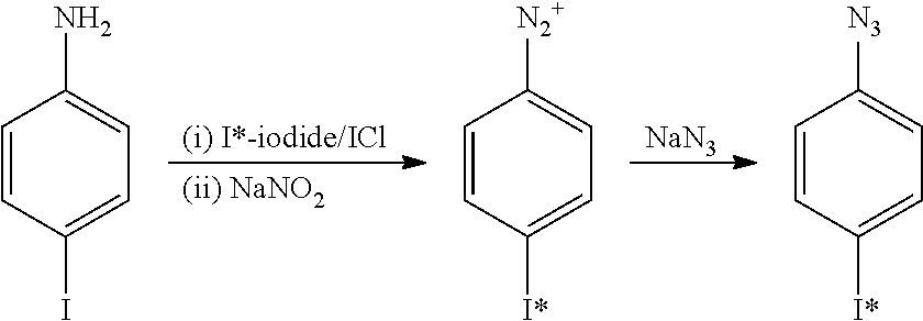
[NaN3].C1=CC(I)=CC=C1N.C1=CC([I*])=CC=C1[N2+].C1=CC([I*])=CC=C1[N3]
